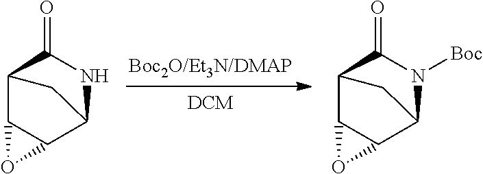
C12C3C(C(N([Boc])C1=O)C2)O3.C12C3C(C(NC1=O)C2)O3
